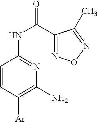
C1=CC([Ar])=C(N)N=C1NC(C1=NON=C1C)=O
